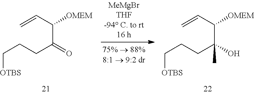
C([OTBS])CCC(=O)C([OMEM])C=C.C([OTBS])CCC(O)(C([OMEM])C=C)C
